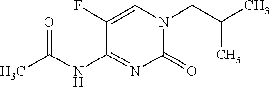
C(CN1C(=O)N=C(NC(C)=O)C(F)=C1)(C)C
